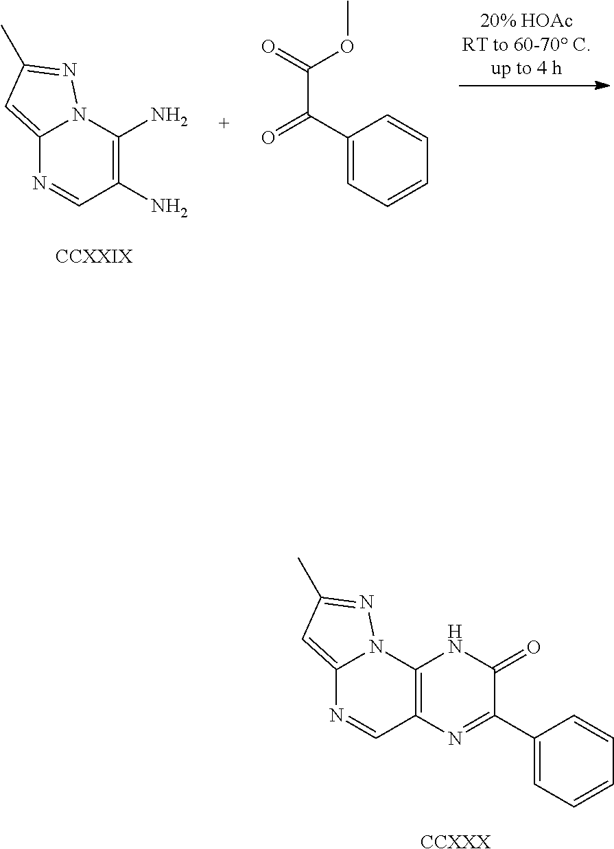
C12=CC(C)=NN1C1=C(C=N2)N=C(C2=CC=CC=C2)C(=O)N1.[CCXXX].C12=CC(C)=NN1C(N)=C(N)C=N2.[CCXXIX].C1(C(=O)C(=O)OC)=CC=CC=C1
